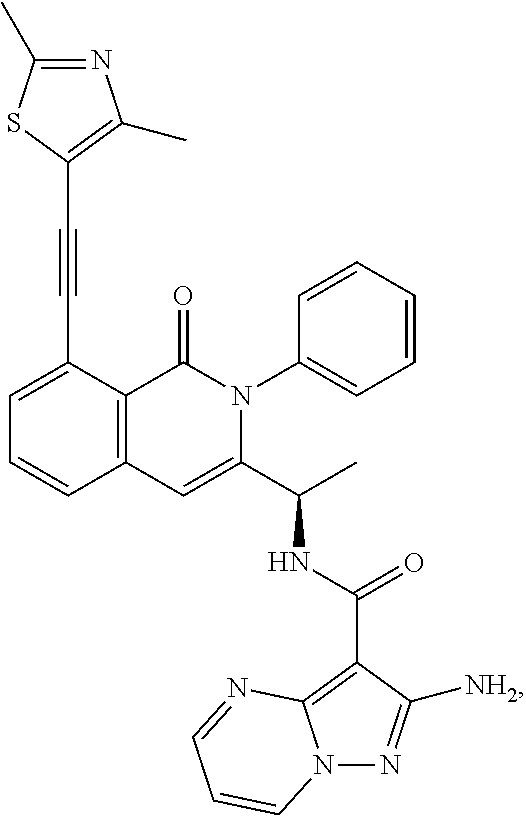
C1=C(C#CC2=C(C)N=C(C)S2)C2=C(C=C1)C=C(C(C)NC(=O)C1=C3N(N=C1[NH2])C=CC=N3)N(C1=CC=CC=C1)C2=O
